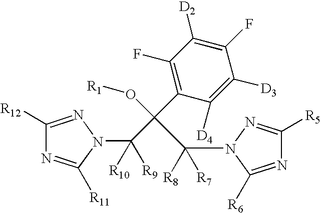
C1([R12])=NN(C([R9])([R10])C(C2=C(F)C([D2])=C(F)C([D3])=C2[D4])(O[R1])C(N2C([R6])=NC([R5])=N2)([R8])[R7])C([R11])=N1
